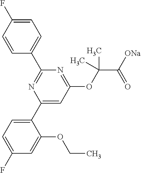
C1=C(F)C=CC(C2=NC(C3=CC=C(F)C=C3OCC)=CC(OC(C([ONa])=O)(C)C)=N2)=C1
